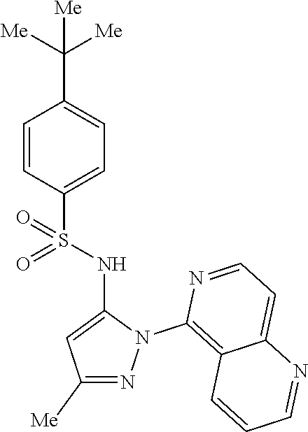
C1=CC(S(NC2=CC([Me])=NN2C2=C3C(=CC=N2)N=CC=C3)(=O)=O)=CC=C1C([Me])([Me])[Me]
